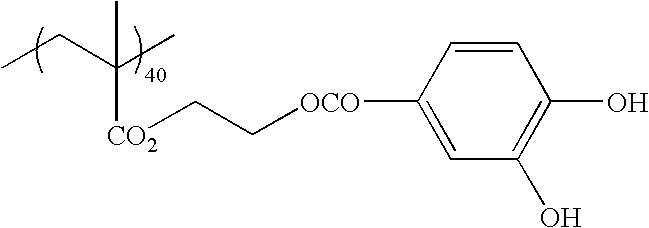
CCC(C)([CO2]CC[OCO]C1=CC(O)=C(O)C=C1)C
